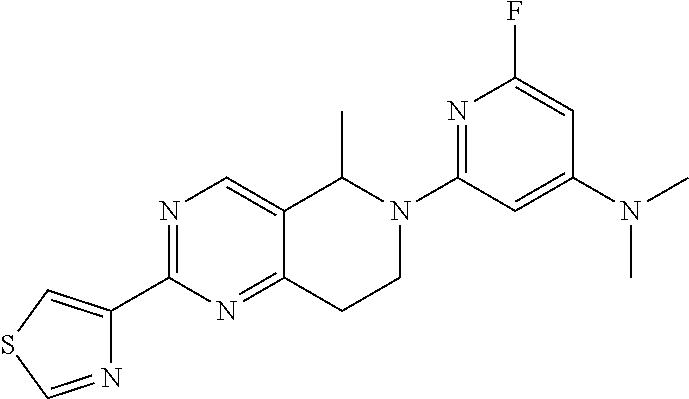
N1=C(C2=CSC=N2)N=C2C(=C1)C(C)N(C1=NC(F)=CC(N(C)C)=C1)CC2
